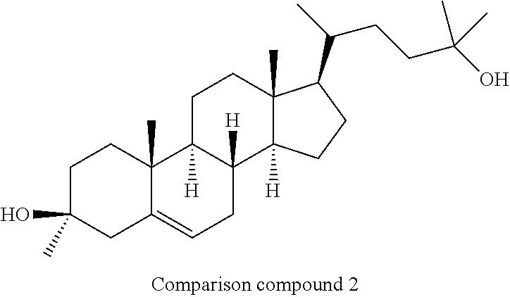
C1C(O)(C)CC2=CCC3([H])C([H])(C2(C)C1)CCC1(C)C3([H])CCC1C(C)CCC(O)(C)C
